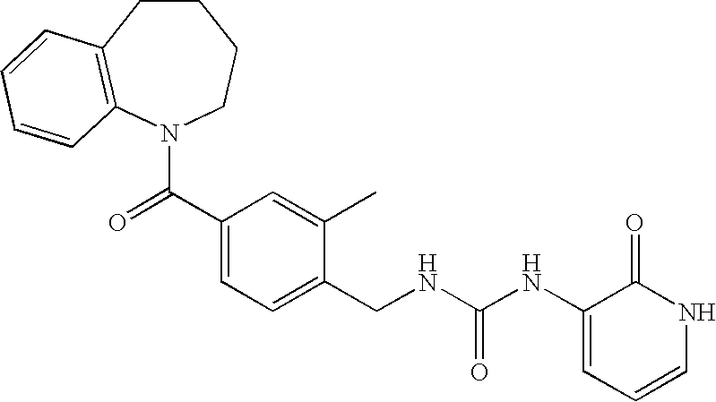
C1CC2=C(N(C(C3=CC=C(CNC(NC4=CC=CNC4=O)=O)C(C)=C3)=O)CC1)C=CC=C2
